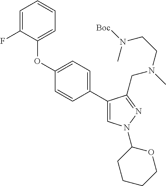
C1=C(F)C(OC2=CC=C(C3=CN(C4CCCCO4)N=C3CN(C)CCN(C)[Boc])C=C2)=CC=C1
